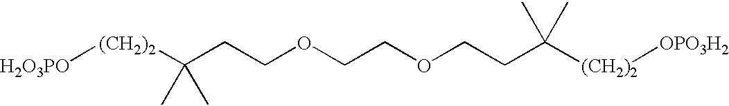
[H2O3PO][(CH2)2]C(CCOCCOCCC([(CH2)2][OPO3H2])(C)C)(C)C
